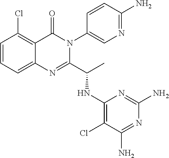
C1=CC=C2C(=C1Cl)C(=O)N(C1=CN=C(N)C=C1)C(C(C)NC1=C(Cl)C(N)=NC(N)=N1)=N2
